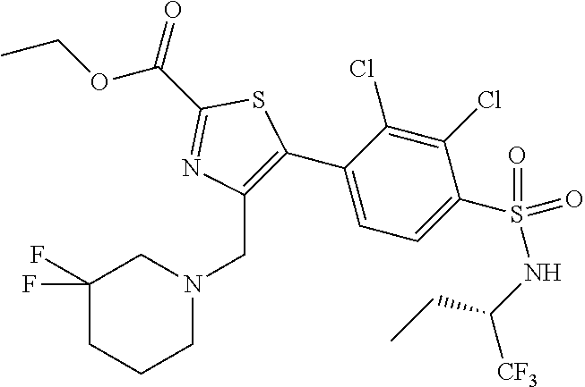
C1(C(=O)OCC)=NC(CN2CC(F)(F)CCC2)=C(C2=CC=C(S(NC(CC)[CF3])(=O)=O)C(Cl)=C2Cl)S1
